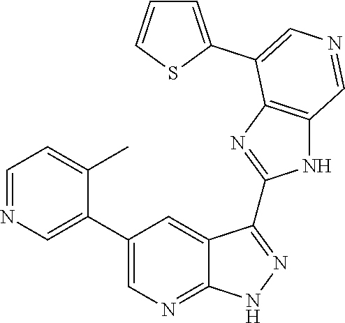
C1=NC=C(C2=CN=C3C(=C2)C(C2=NC4=C(N2)C=NC=C4C2=CC=CS2)=NN3)C(C)=C1
